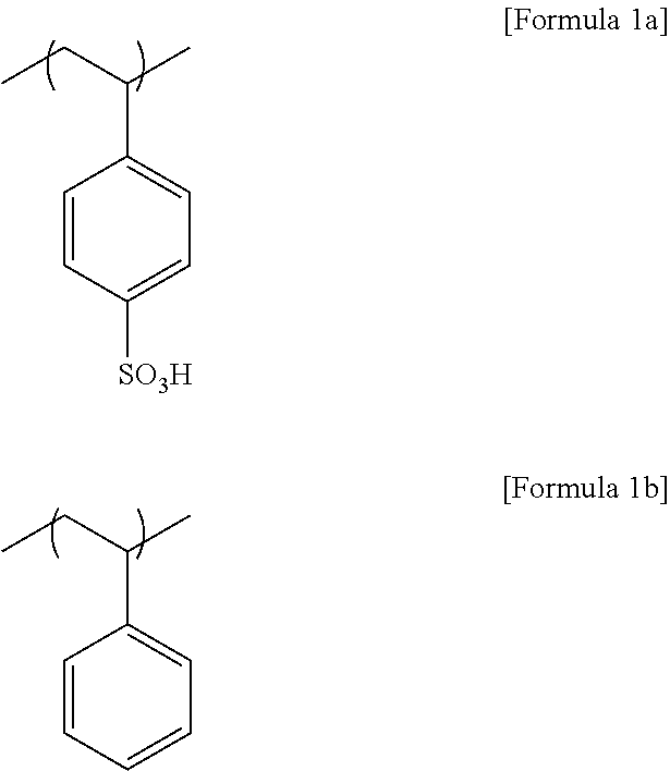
C1=CC([SO3H])=CC=C1C(C)CC.C1=CC=CC=C1C(C)CC
